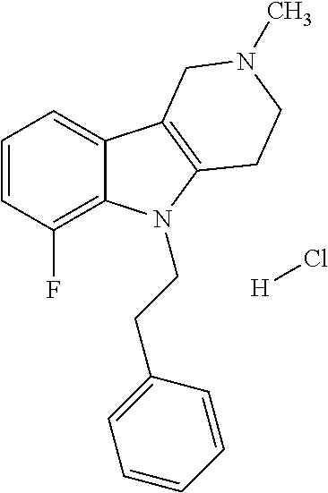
C1=CC(F)=C2C(=C1)C1=C(N2CCC2=CC=CC=C2)CCN(C)C1.[H]Cl
